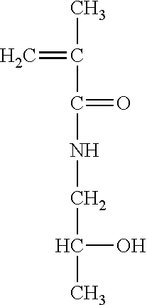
CC(C(=O)NCC(C)O)=C
